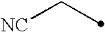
[NC]CC
